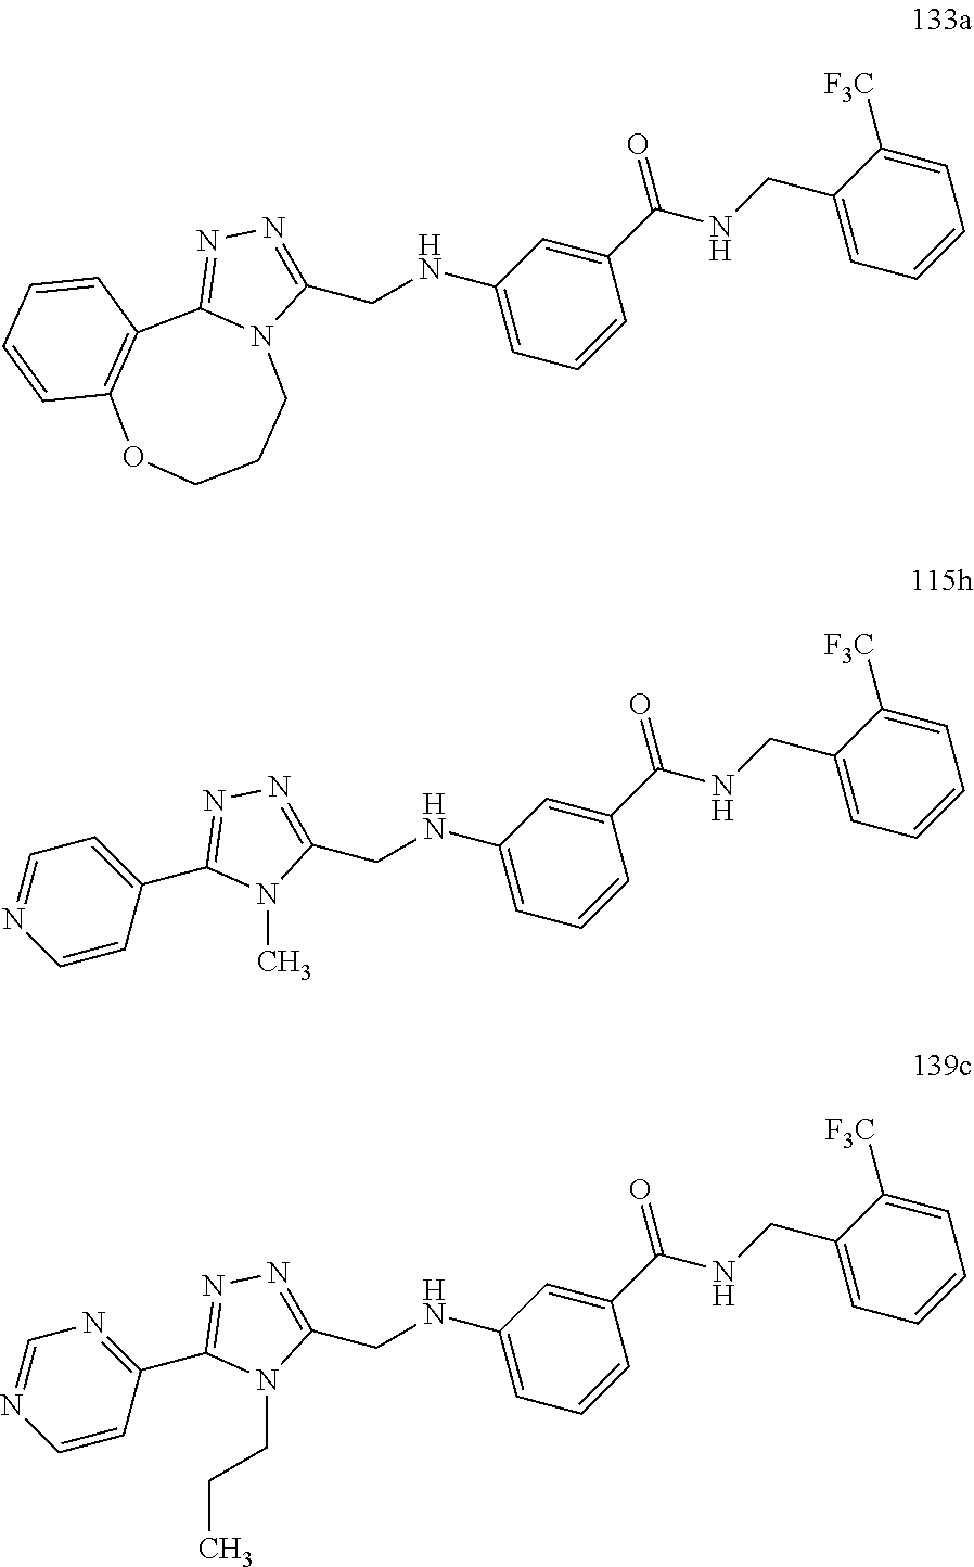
C1(CNC2=CC=CC(C(NCC3=CC=CC=C3[F3C])=O)=C2)=NN=C2N1CCCOC1=C2C=CC=C1.C1(CNC2=CC=CC(C(NCC3=CC=CC=C3[F3C])=O)=C2)=NN=C(C2=CC=NC=C2)N1C.C1(CNC2=CC=CC(C(NCC3=CC=CC=C3[F3C])=O)=C2)=NN=C(C2=NC=NC=C2)N1CCC
